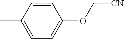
C1=CC(C)=CC=C1OC[CN]
